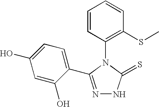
C1(N2C(=S)NN=C2C2=CC=C(O)C=C2O)=C(SC)C=CC=C1
